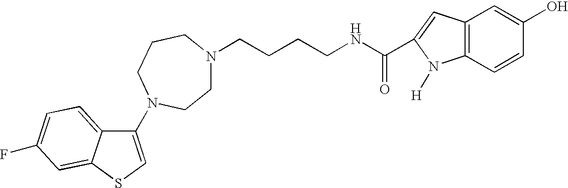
C(CCCNC(=O)C1=CC2=C(N1[H])C=CC(O)=C2)N1CCN(C2=CSC3=CC(F)=CC=C23)CCC1
